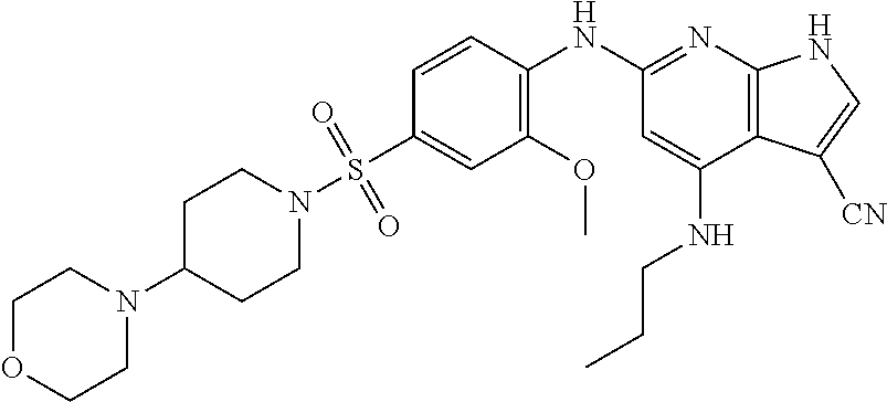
C1=CC(NC2=NC3=C(C(NCCC)=C2)C([CN])=CN3)=C(OC)C=C1S(N1CCC(N2CCOCC2)CC1)(=O)=O
